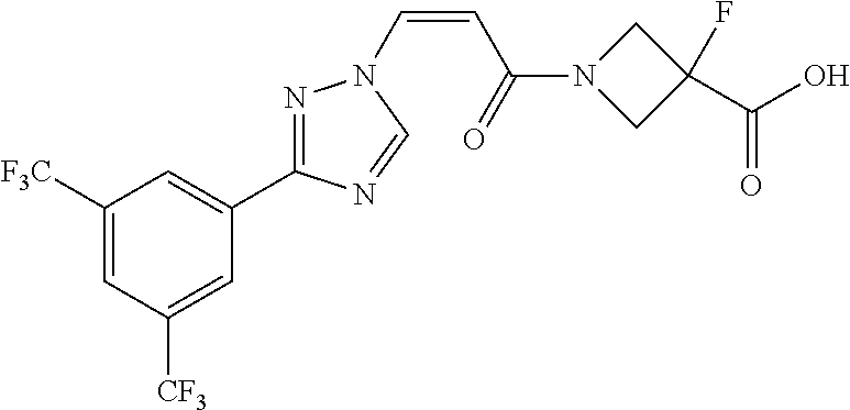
C1([F3C])=CC([CF3])=CC(C2=NN(C=CC(=O)N3CC(F)(C(=O)O)C3)C=N2)=C1
